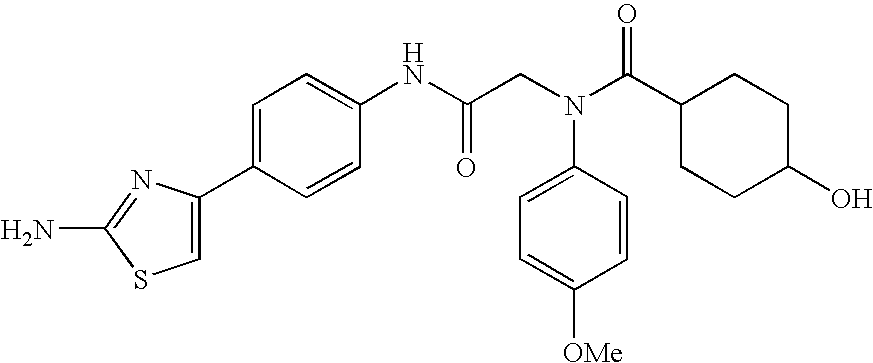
NC1=NC(C2=CC=C(NC(CN(C(C3CCC(O)CC3)=O)C3=CC=C([OMe])C=C3)=O)C=C2)=CS1
